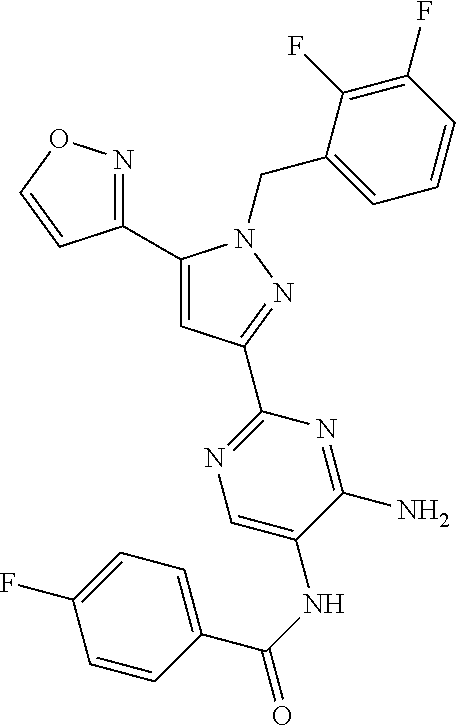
C1(C2=CC(C3=NC=C(NC(C4=CC=C(F)C=C4)=O)C(N)=N3)=NN2CC2=CC=CC(F)=C2F)=NOC=C1
